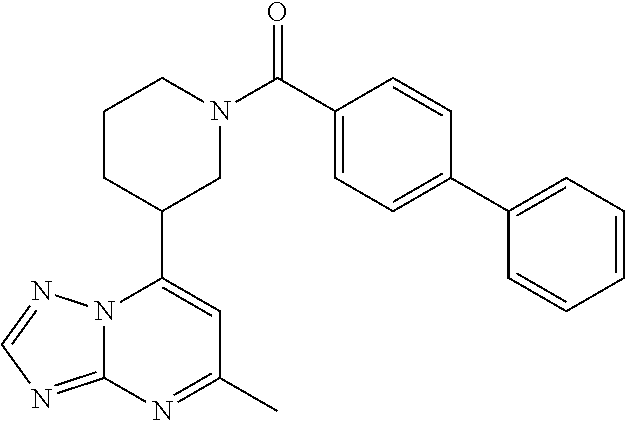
N12C(=NC=N1)N=C(C)C=C2C1CN(C(=O)C2=CC=C(C3=CC=CC=C3)C=C2)CCC1
